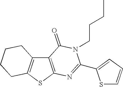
C12=C(SC3=C1CCCC3)N=C(C1=CC=CS1)N(CCCC)C2=O
